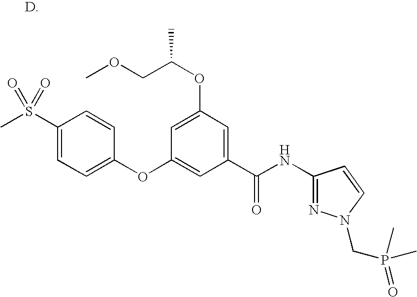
C1(S(C)(=O)=O)=CC=C(OC2=CC(C(NC3=NN(CP(=O)(C)C)C=C3)=O)=CC(OC(COC)C)=C2)C=C1
